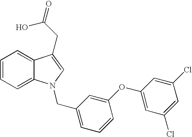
C1=CC=C2C(=C1)C(CC(O)=O)=CN2CC1=CC=CC(OC2=CC(Cl)=CC(Cl)=C2)=C1
